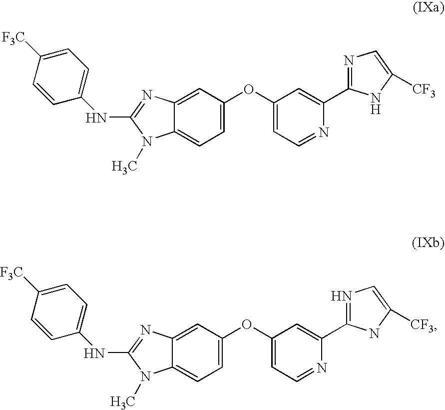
C1=C(OC2=CC=NC(C3=NC=C([CF3])N3)=C2)C=C2C(=C1)N(C)C(NC1=CC=C([F3C])C=C1)=N2.C1=C(OC2=CC=NC(C3=NC=C([CF3])N3)=C2)C=C2C(=C1)N(C)C(NC1=CC=C([F3C])C=C1)=N2
